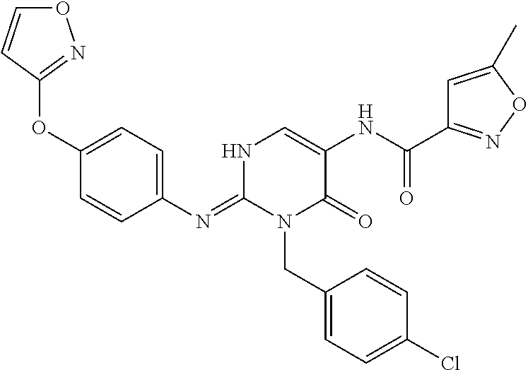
C1(N=C2N(CC3=CC=C(Cl)C=C3)C(=O)C(NC(=O)C3=NOC(C)=C3)=CN2)=CC=C(OC2=NOC=C2)C=C1
